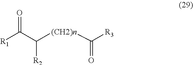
O=C(C([(CH2)n]C([R3])=O)[R2])[R1]
